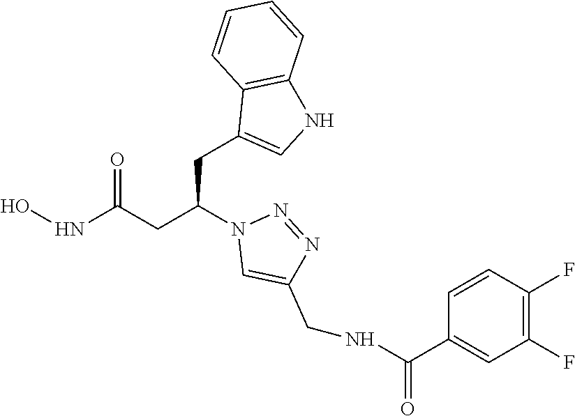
C1(CC(CC(NO)=O)N2C=C(CNC(C3=CC(F)=C(F)C=C3)=O)N=N2)=CNC2=C1C=CC=C2
